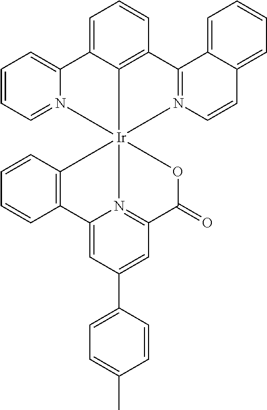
C12=C(C=CC=C1)[Ir]134(N5=C(C=C(C6=CC=C(C)C=C6)C=C25)C(=O)O1)N1=CC=CC=C1C1=CC=CC(=C13)C1=N4C=CC2=CC=CC=C12
